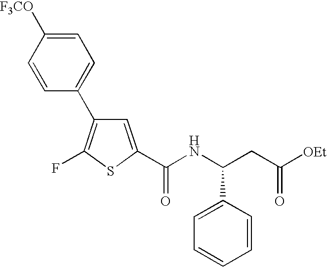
C1=C(C(NC(CC([OEt])=O)C2=CC=CC=C2)=O)SC(F)=C1C1=CC=C([F3CO])C=C1
